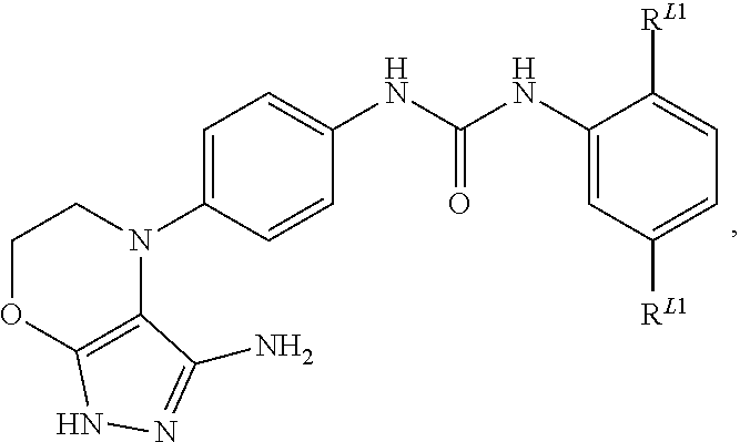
C1=C(N2CCOC3=C2C(N)=NN3)C=CC(NC(NC2=CC([RL1])=CC=C2[RL1])=O)=C1
